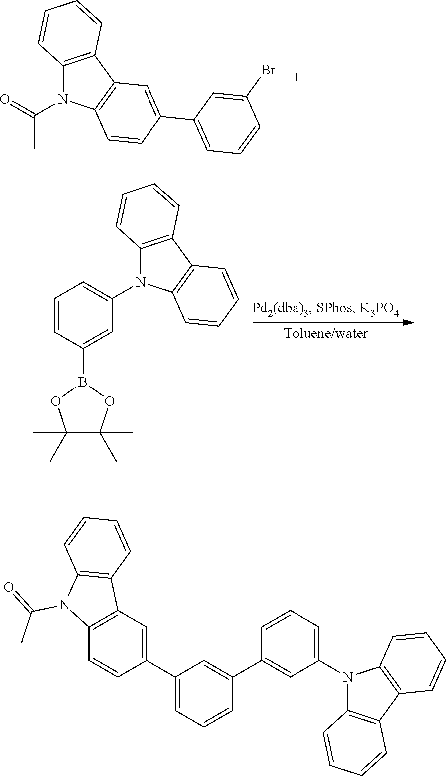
C12=C(C3=C(N1C(C)=O)C=CC(C1=CC=CC(Br)=C1)=C3)C=CC=C2.C1=CC(B2OC(C)(C)C(C)(C)O2)=CC(N2C3=C(C4=C2C=CC=C4)C=CC=C3)=C1.C1(C2=CC=CC(C3=CC(N4C5=C(C6=C4C=CC=C6)C=CC=C5)=CC=C3)=C2)=CC2=C(C=C1)N(C(C)=O)C1=C2C=CC=C1
